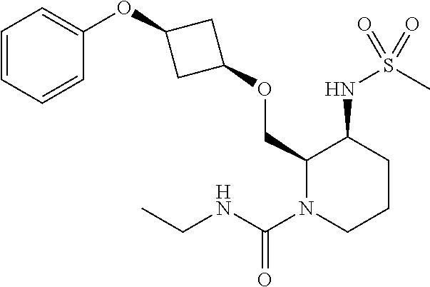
O(C1=CC=CC=C1)C1CC(OCC2N(C(NCC)=O)CCCC2NS(C)(=O)=O)C1
